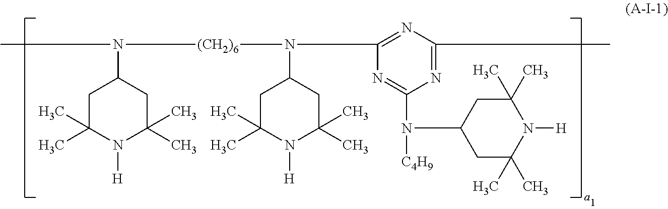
N([(CH2)6]N(C1=NC(C)=NC(N([C4H9])C2CC(C)(C)N([H])C(C)(C)C2)=N1)C1CC(C)(C)N([H])C(C)(C)C1)(C1CC(C)(C)N([H])C(C)(C)C1)C
